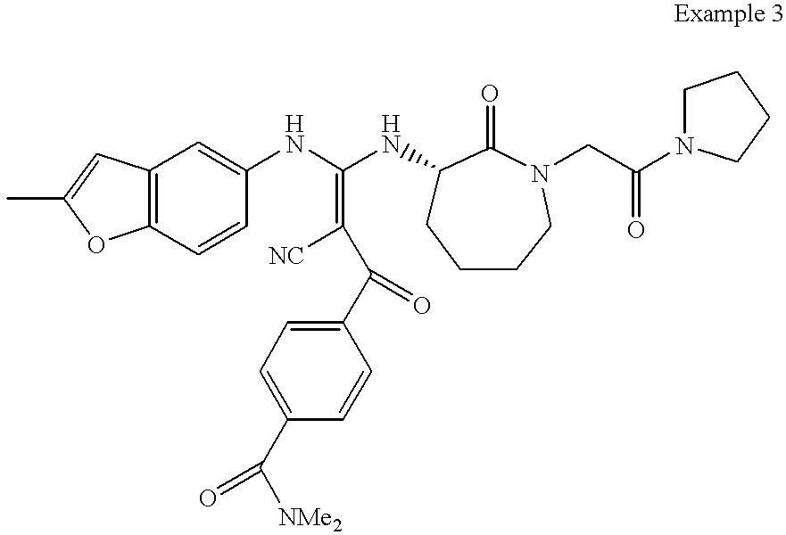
C1(C(=O)C(=C(NC2=CC3=C(C=C2)OC(C)=C3)NC2CCCCN(CC(=O)N3CCCC3)C2=O)[NC])=CC=C(C([NMe2])=O)C=C1
